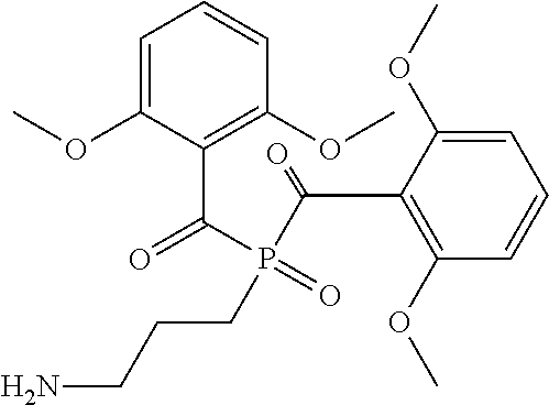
C1=C(OC)C(C(P(C(C2=C(OC)C=CC=C2OC)=O)(CCCN)=O)=O)=C(OC)C=C1
